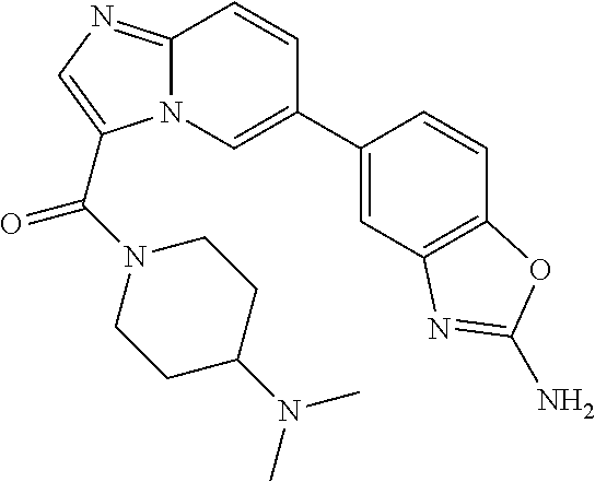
N12C(=NC=C1C(N1CCC(N(C)C)CC1)=O)C=CC(C1=CC3=C(C=C1)OC(N)=N3)=C2
